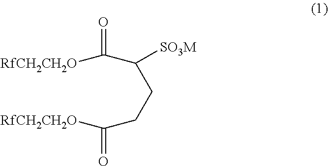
[RfCH2CH2O]C(=O)C(CCC([RfCH2CH2O])=O)[SO3M]
